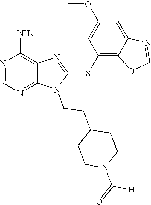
N1=CN=C2C(=C1N)N=C(SC1=C3C(=CC(OC)=C1)N=CO3)N2CCC1CCN(C([H])=O)CC1
